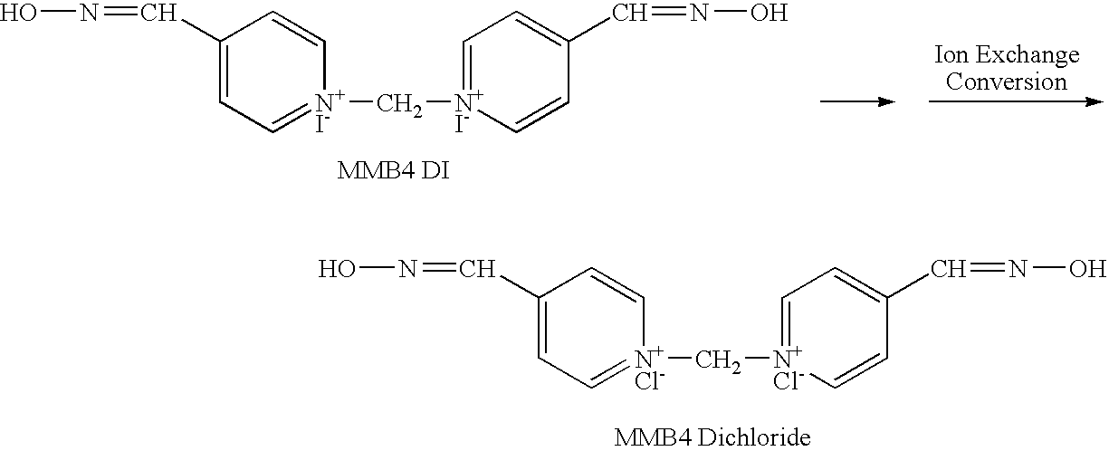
C1(C=NO)=CC=[N+I-](C[N+I-]2=CC=C(C=NO)C=C2)C=C1.C1(C=NO)=CC=[N+Cl-](C[N+Cl-]2=CC=C(C=NO)C=C2)C=C1
